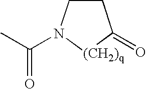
C1CN(C(C)=O)[(CH2)q]C1=O
